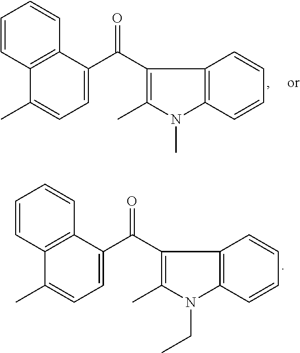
C1(C)=CC=C(C(C2=C(C)N(C)C3=C2C=CC=C3)=O)C2=C1C=CC=C2.C1(C)=CC=C(C(C2=C(C)N(CC)C3=C2C=CC=C3)=O)C2=C1C=CC=C2
